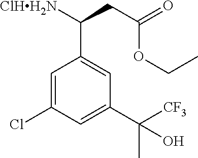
C1=C(Cl)C=C(C(C)([CF3])O)C=C1C(CC(OCC)=O)[ClHH2N]
